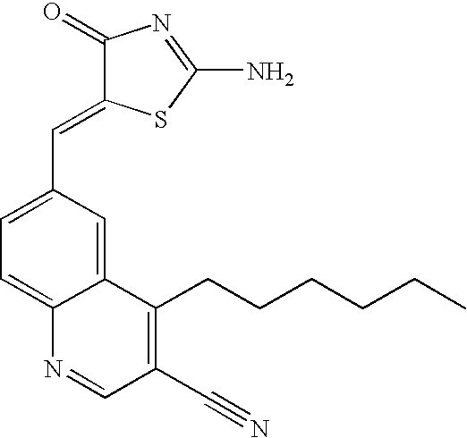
C12=CC=C(C=C3C(=O)N=C(N)S3)C=C1C(CCCCCC)=C(C#N)C=N2
